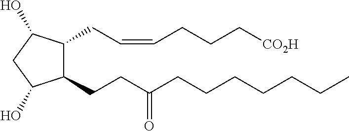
C1(CCC(CCCCCCC)=O)C(CC=CCCC[CO2H])C(O)CC1O
